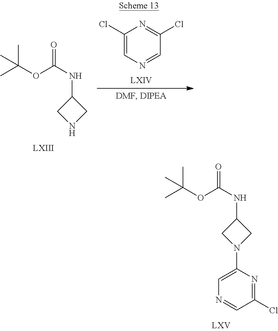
C1(Cl)=CN=CC(Cl)=N1.C1NCC1NC(=O)OC(C)(C)C.C1N(C2=CN=CC(Cl)=N2)CC1NC(=O)OC(C)(C)C
